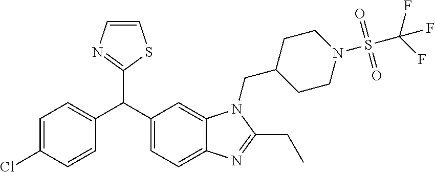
C1(C(C2=CC=C3C(=C2)N(CC2CCN(S(=O)(=O)C(F)(F)F)CC2)C(CC)=N3)C2=CC=C(Cl)C=C2)=NC=CS1
